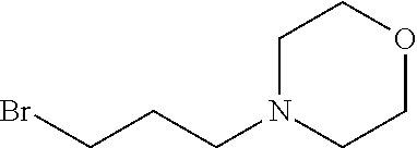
BrCCCN1CCOCC1
